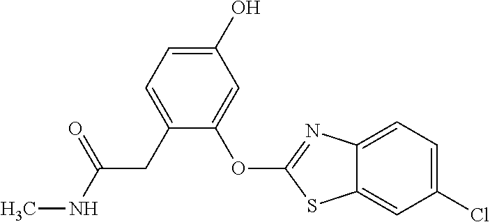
C12=CC(Cl)=CC=C1N=C(OC1=CC(O)=CC=C1CC(NC)=O)S2
